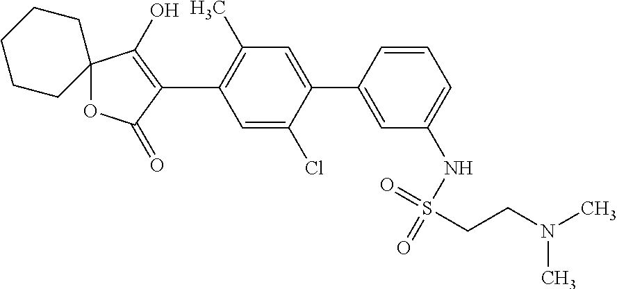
O1C(=O)C(C2=C(C)C=C(C3=CC(NS(=O)(=O)CCN(C)C)=CC=C3)C(Cl)=C2)=C(O)C12CCCCC2
